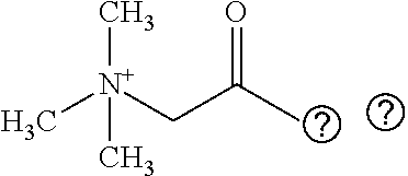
C[N+](CC(C)=O)(C)C
